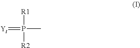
[Yt]=P(C)([R2])[R1]
